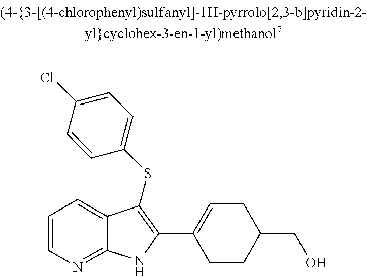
C1=CN=C2C(=C1)C(SC1=CC=C(Cl)C=C1)=C(C1=CCC(CO)CC1)N2
